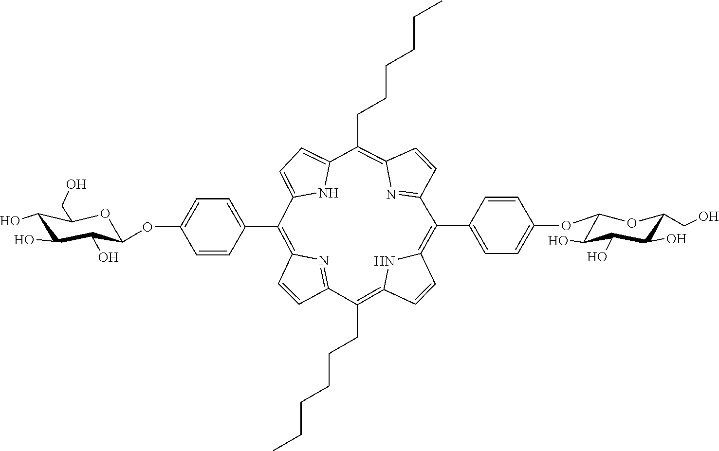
C1(O)C(O)C(OC2=CC=C(C3=C4C=CC(=N4)C(CCCCCC)=C4C=CC(=C(C5=CC=C(OC6C(O)C(O)C(O)C(CO)O6)C=C5)C5=NC(=C(CCCCCC)C6=CC=C3N6)C=C5)N4)C=C2)OC(CO)C1O
